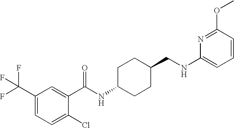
C1(C(F)(F)F)=CC=C(Cl)C(C(NC2CCC(CNC3=CC=CC(OC)=N3)CC2)=O)=C1
